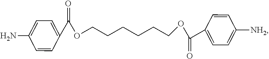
C1=CC(C(OCCCCCCOC(=O)C2=CC=C([NH2])C=C2)=O)=CC=C1N
